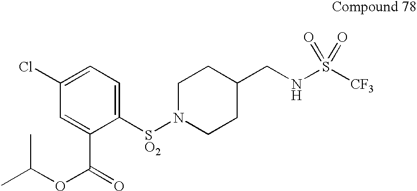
C1N([SO2]C2=CC=C(Cl)C=C2C(OC(C)C)=O)CCC(CNS([CF3])(=O)=O)C1
